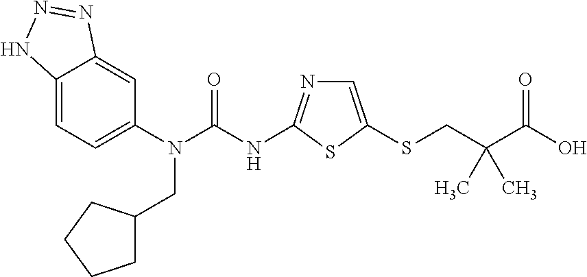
C12=CC=C(N(C(NC3=NC=C(SCC(C(O)=O)(C)C)S3)=O)CC3CCCC3)C=C1N=NN2
